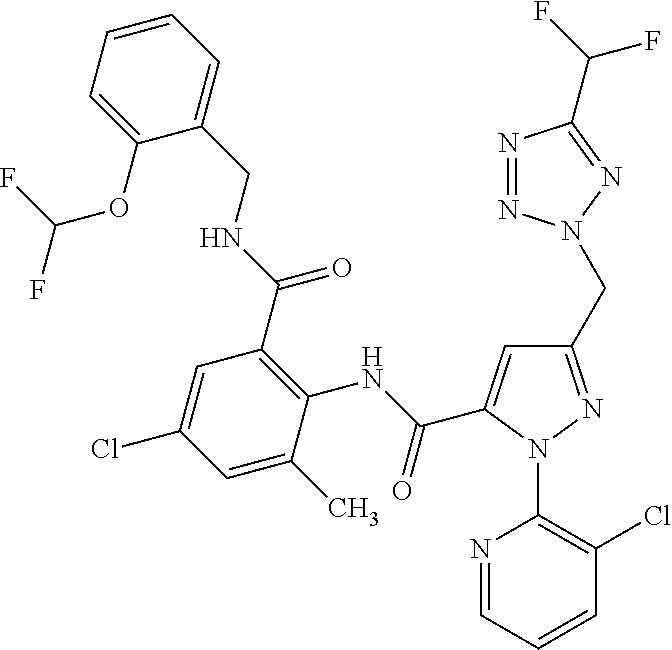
C1(OC(F)F)=CC=CC=C1CNC(C1=C(NC(=O)C2=CC(CN3N=NC(C(F)F)=N3)=NN2C2=C(Cl)C=CC=N2)C(C)=CC(Cl)=C1)=O
